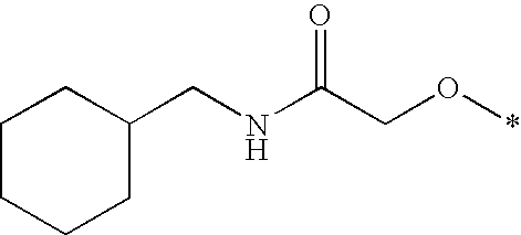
C1CCCC(CNC(CO*)=O)C1
